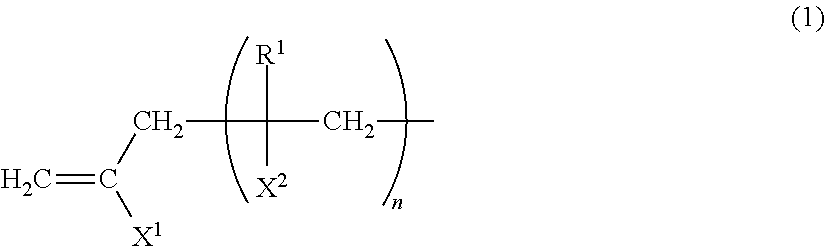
C(C)C(CC(=C)[X1])([R1])[X2]
